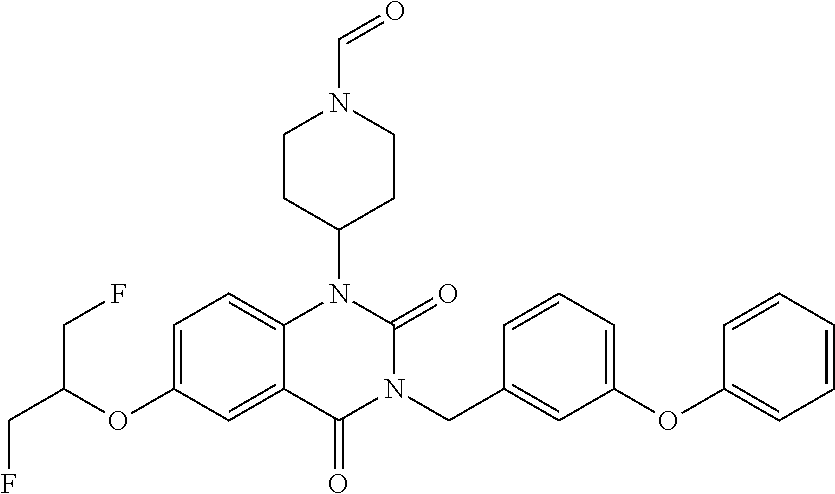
C12=CC=C(OC(CF)CF)C=C1C(=O)N(CC1=CC(OC3=CC=CC=C3)=CC=C1)C(=O)N2C1CCN(C=O)CC1
